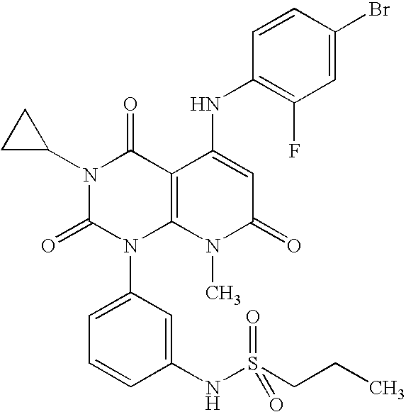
N1(C2CC2)C(=O)N(C2=CC=CC(NS(CCC)(=O)=O)=C2)C2=C(C1=O)C(NC1=C(F)C=C(Br)C=C1)=CC(=O)N2C
